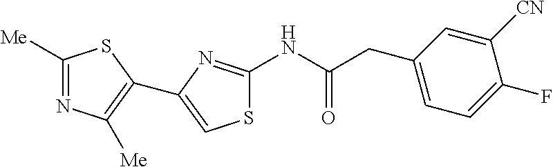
S1C(NC(CC2=CC=C(F)C([CN])=C2)=O)=NC(C2=C([Me])N=C([Me])S2)=C1
